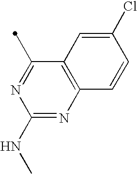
C12=C(N=C(NC)N=C1C)C=CC(Cl)=C2
